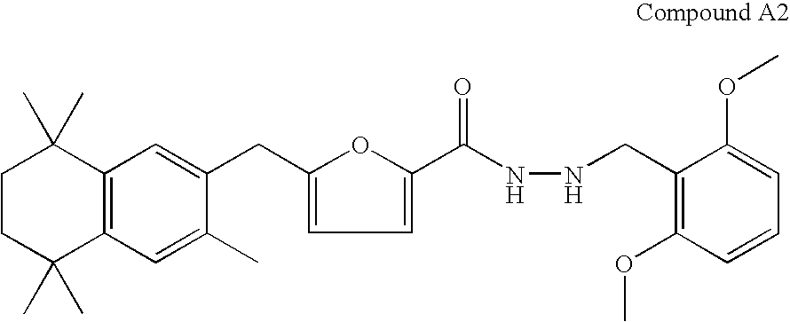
C1CC(C)(C)C2=C(C1(C)C)C=C(CC1=CC=C(C(NNCC3=C(OC)C=CC=C3OC)=O)O1)C(C)=C2
